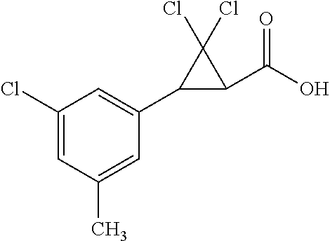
C1(C2=CC(Cl)=CC(C)=C2)C(C(O)=O)C1(Cl)Cl
